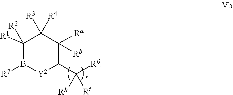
[R1]C1([R2])B([R7])[Y2]C(C([R6])([Rh])[Ri])C([Ra])([Rb])C1([R3])[R4]
